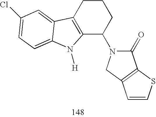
C12=C(CCCC1N1C(=O)C3=C(C1)C=CS3)C1=CC(Cl)=CC=C1N2[H]
